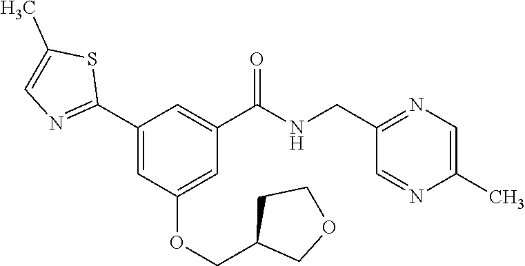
C1(C2=NC=C(C)S2)=CC(OCC2COCC2)=CC(C(NCC2=NC=C(C)N=C2)=O)=C1
